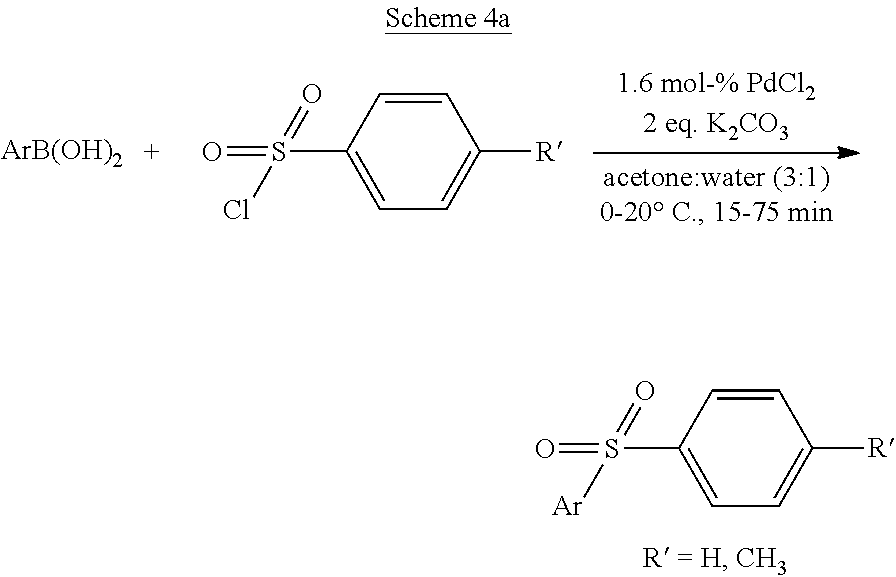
C1=CC(S(=O)(=O)Cl)=CC=C1[R].[ArB(OH)2].C1=CC(S(=O)(=O)[Ar])=CC=C1[R]
